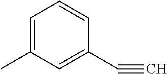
C1=C(C)C=C(C#C)C=C1
